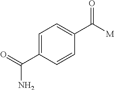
C1=C(C(N)=O)C=CC(C(=O)[M])=C1
